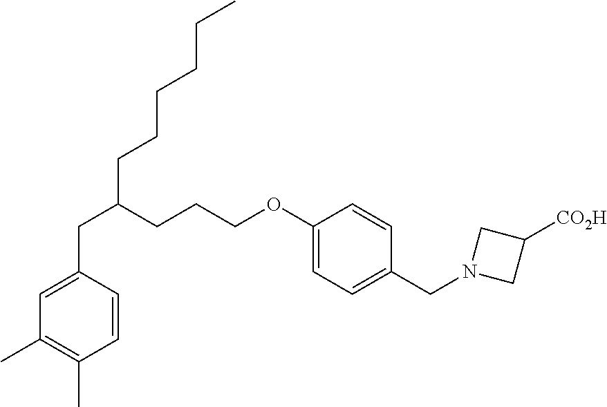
C(C1=CC(C)=C(C)C=C1)C(CCCOC1=CC=C(CN2CC([CO2H])C2)C=C1)CCCCCC
